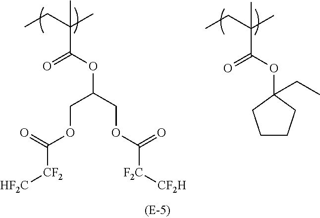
O=C(OC(COC([F2C][CF2H])=O)COC([CF2][HF2C])=O)C(CC)(C)C.O=C(OC1(CC)CCCC1)C(CC)(C)C
